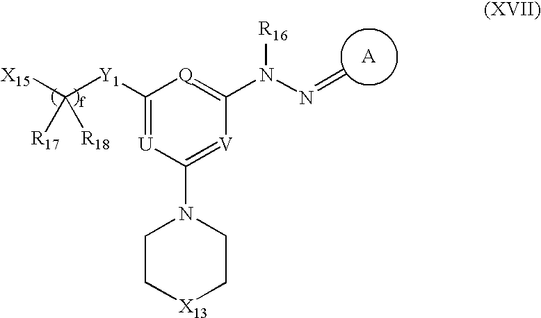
[A].C([Y1]C1=[U]C(N2CC[X13]CC2)=[V]C(N(N=C)[R16])=[Q]1)([R17])([R18])[X15]
